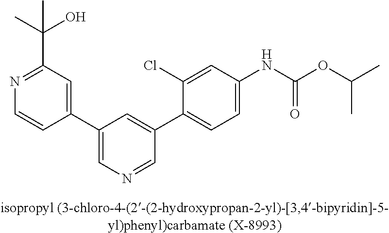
C1(C2=CN=CC(C3=CC=C(NC(OC(C)C)=O)C=C3Cl)=C2)=CC(C(C)(O)C)=NC=C1
